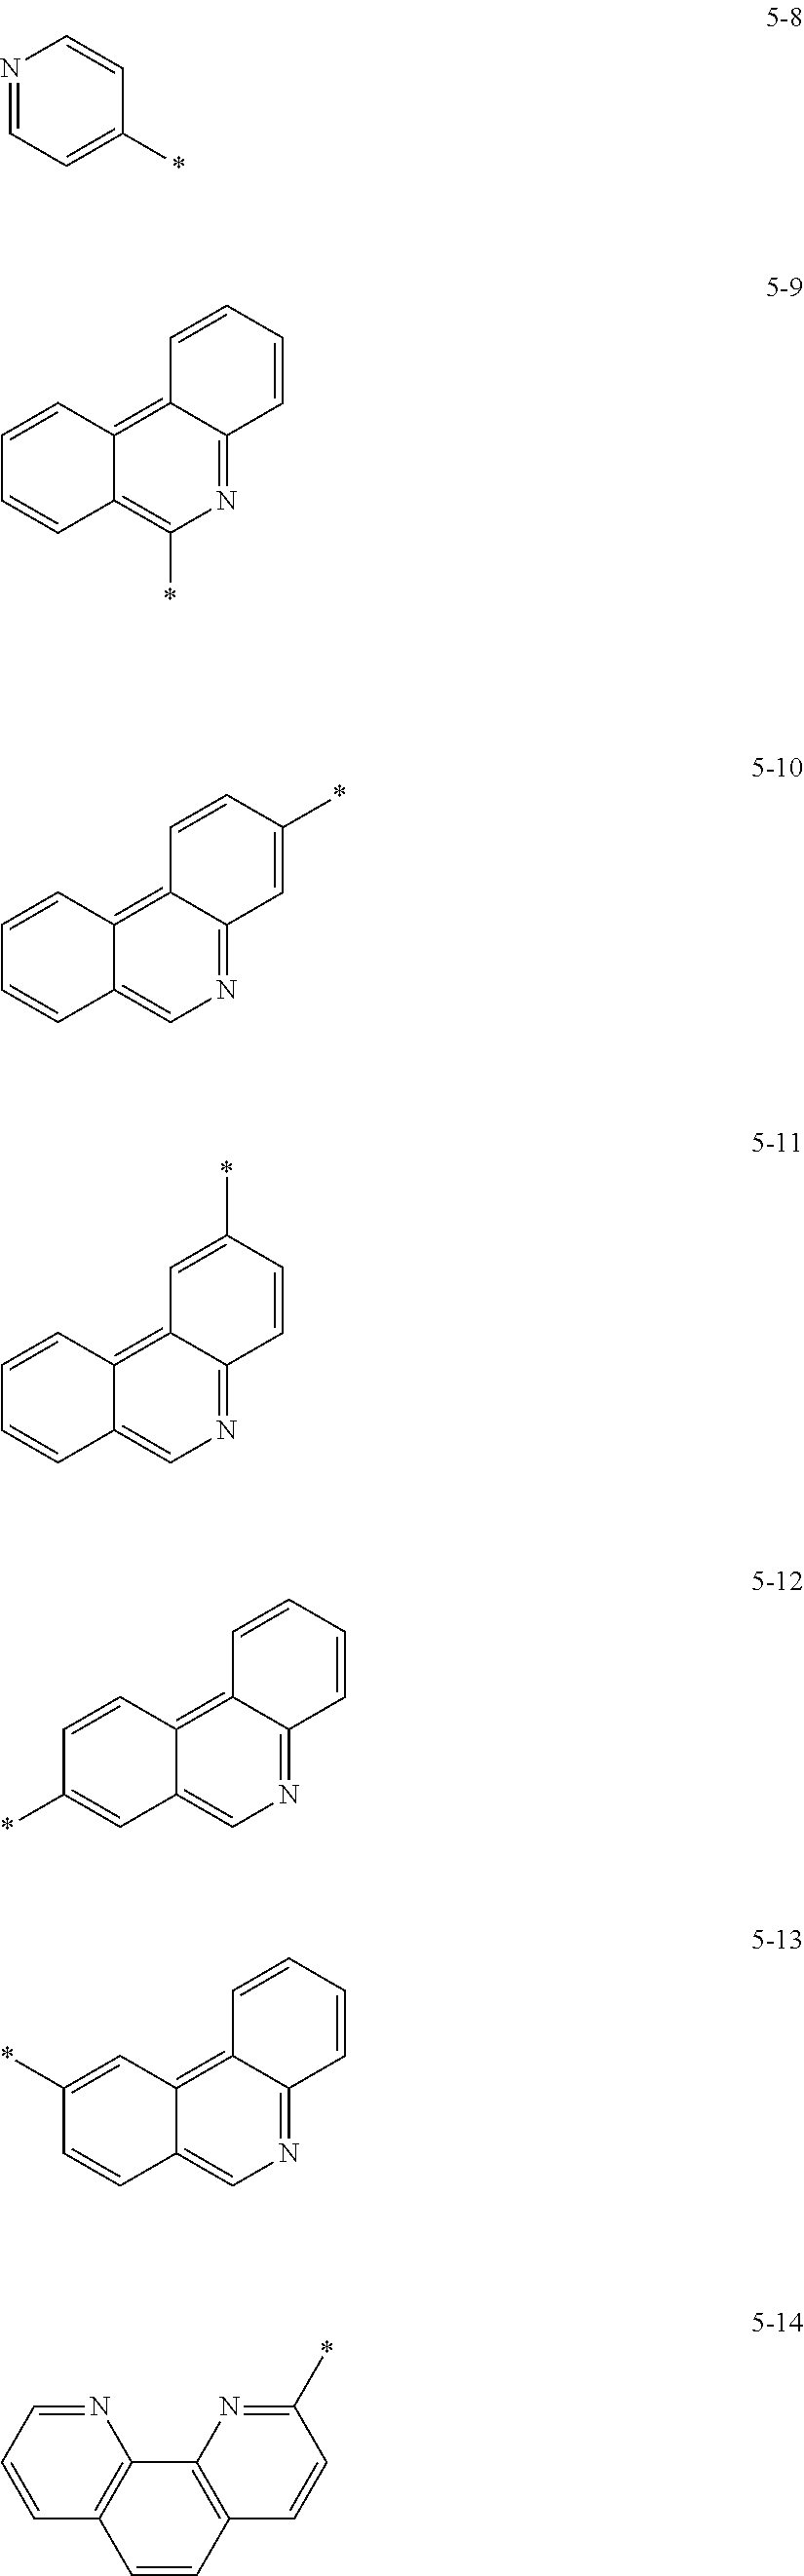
N1=CC=C(*)C=C1.C12=C3C(=NC(*)=C1C=CC=C2)C=CC=C3.C12=C3C(=NC=C1C=CC=C2)C=C(*)C=C3.C12=C3C(=NC=C1C=CC=C2)C=CC(*)=C3.C12=C3C(=NC=C1C=C(*)C=C2)C=CC=C3.C12=C3C(=NC=C1C=CC(*)=C2)C=CC=C3.N1=CC=CC2=C1C1=C(C=C2)C=CC(*)=N1
